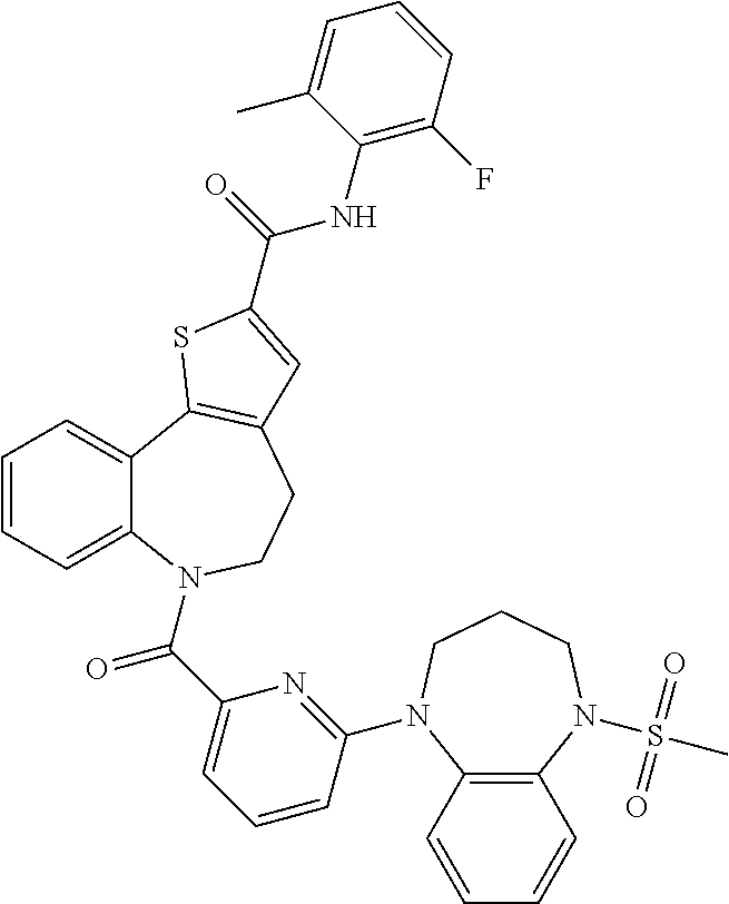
C1=CC=C2C(=C1)C1=C(CCN2C(C2=CC=CC(N3C4=C(N(S(C)(=O)=O)CCC3)C=CC=C4)=N2)=O)C=C(C(=O)NC2=C(F)C=CC=C2C)S1
